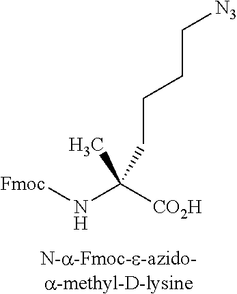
[Fmoc]NC([CO2H])(CCCC[N3])C
